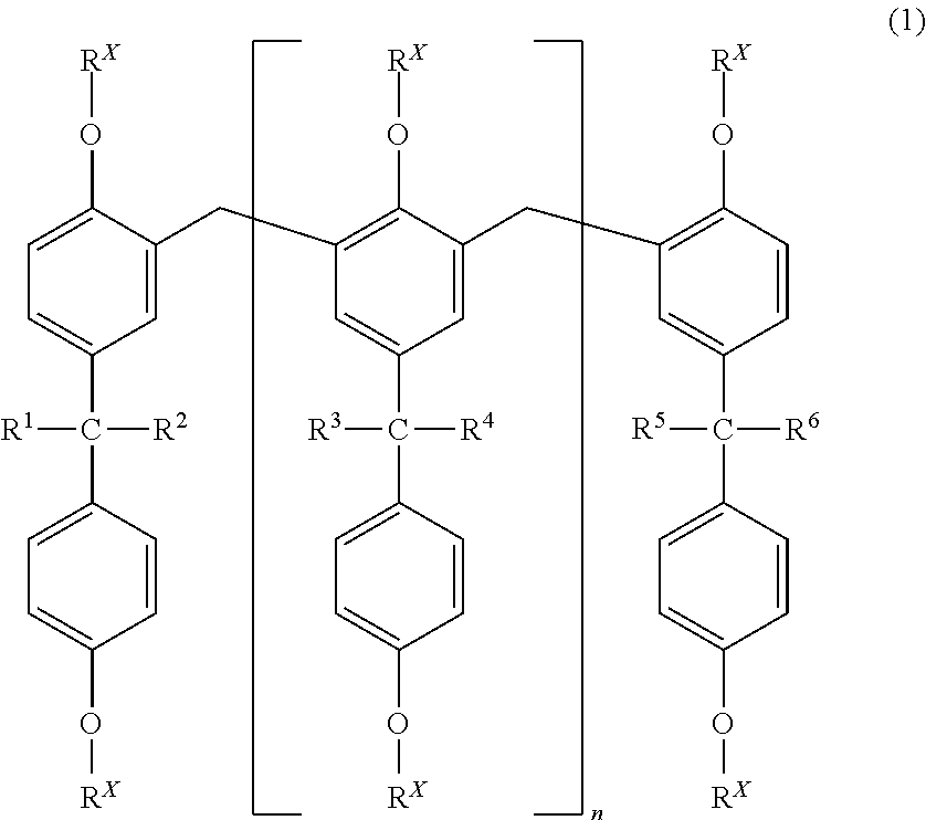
C1=CC(O[RX])=C(CC2=CC(C(C3=CC=C(O[RX])C=C3)([R4])[R3])=CC(CC3=CC(C(C4=CC=C(O[RX])C=C4)([R2])[R1])=CC=C3O[RX])=C2O[RX])C=C1C(C1=CC=C(O[RX])C=C1)([R6])[R5]
